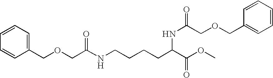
C1(COCC(NCCCCC(C(OC)=O)NC(=O)COCC2=CC=CC=C2)=O)=CC=CC=C1
